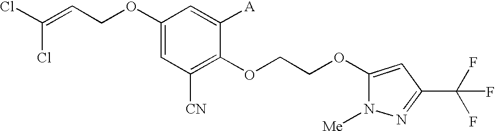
C1(OCC=C(Cl)Cl)=CC([CN])=C(OCCOC2=CC(C(F)(F)F)=NN2[Me])C([A])=C1
